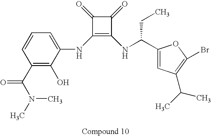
C1(NC2=CC=CC(C(=O)N(C)C)=C2O)=C(NC(CC)C2=CC(C(C)C)=C(Br)O2)C(=O)C1=O
